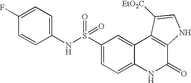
C1(NS(C2=CC=C3C(=C2)C2=C(C(=O)N3)NC=C2[EtO2C])(=O)=O)=CC=C(F)C=C1
